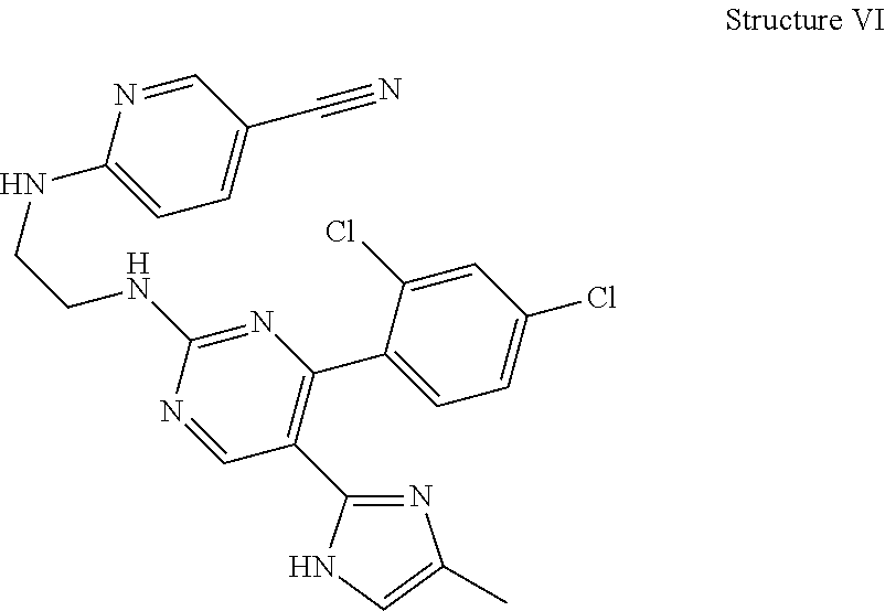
C1(NCCNC2=NC(C3=CC=C(Cl)C=C3Cl)=C(C3=NC(C)=CN3)C=N2)=CC=C(C#N)C=N1
